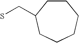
C1CC(CS)CCCC1
